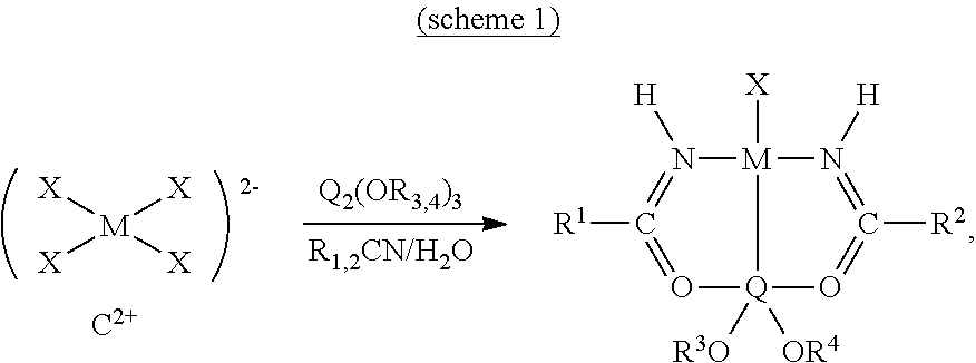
[M]([X])([X])([X])[X].[C2+].N1([H])=C([R1])=O[Q]2([R3O])([OR4])[M]1([X])N([H])=C([R2])=O2
